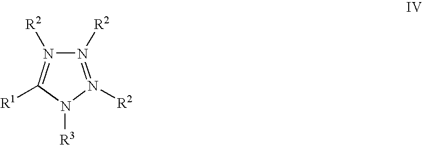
N1([R2])=N([R2])N([R3])C([R1])=N1[R2]
